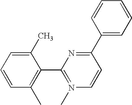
C1(C)=CC=CC(C)=C1C1=N(C)C=CC(C2=CC=CC=C2)=N1
